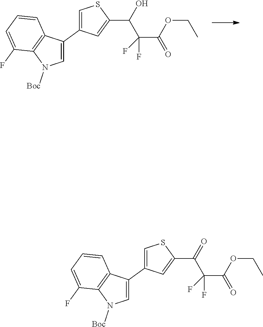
C1=C(C2=CSC(C(O)C(C(OCC)=O)(F)F)=C2)C2=C(N1[Boc])C(F)=CC=C2.C1=C(C2=CSC(C(=O)C(C(OCC)=O)(F)F)=C2)C2=C(N1[Boc])C(F)=CC=C2
